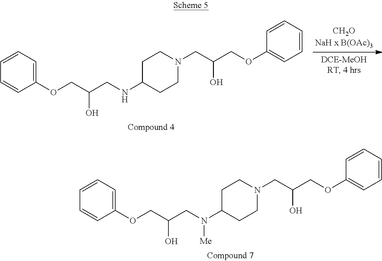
C1=CC=CC(OCC(CN(C2CCN(CC(COC3=CC=CC=C3)O)CC2)[Me])O)=C1.C1=CC=CC(OCC(CNC2CCN(CC(COC3=CC=CC=C3)O)CC2)O)=C1
